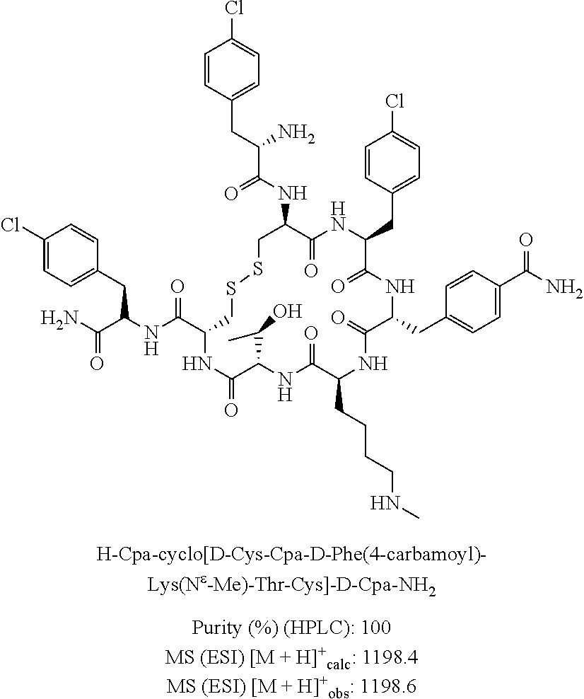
C1=CC(CC(C(NC2C(=O)NC(CC3=CC=C(Cl)C=C3)C(=O)NC(CC3=CC=C(C(N)=O)C=C3)C(=O)NC(CCCCNC)C(=O)NC(C(C)O)C(=O)NC(C(=O)NC(CC3=CC=C(Cl)C=C3)C(=O)N)CSSC2)=O)N)=CC=C1Cl
